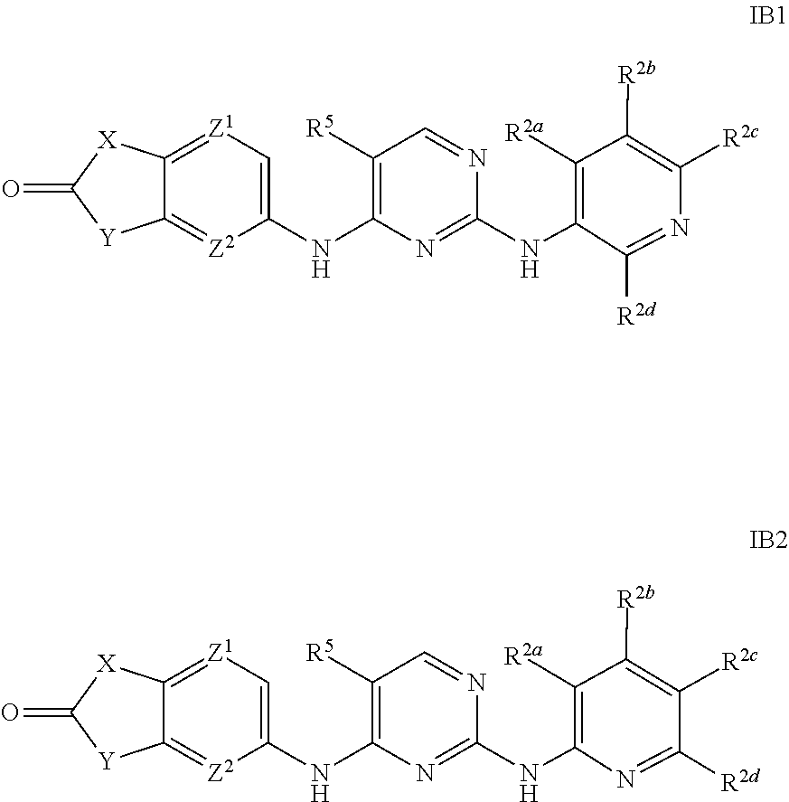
C1(NC2=NC(NC3=C[Z1]=C4C(=[Z2]3)[Y]C(=O)[X]4)=C([R5])C=N2)=C([R2a])C([R2b])=C([R2c])N=C1[R2d].C1(NC2=NC(NC3=C[Z1]=C4C(=[Z2]3)[Y]C(=O)[X]4)=C([R5])C=N2)=C([R2a])C([R2b])=C([R2c])C([R2d])=N1
